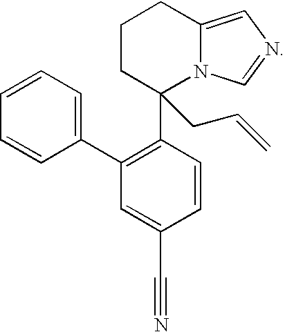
C1CC(C2=C(C3=CC=CC=C3)C=C(C#N)C=C2)(CC=C)N2C(=CN=C2)C1
